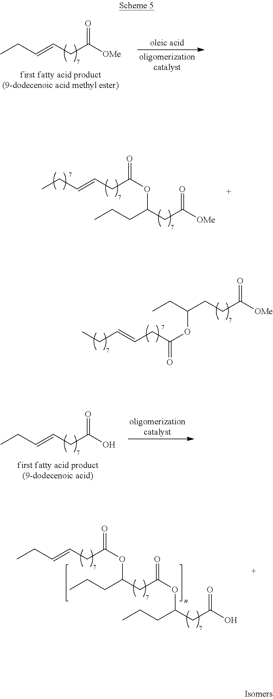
CCC=CCC([OMe])=O.CCC=CCC(OC(CCC)CC(=O)[OMe])=O.CCC=CCC(O)=O.CCC=CCC(OC(CC)CCC(=O)[OMe])=O.CCC=CCC(OC(CCC)CC(=O)OC(CCC)CC(=O)O)=O
